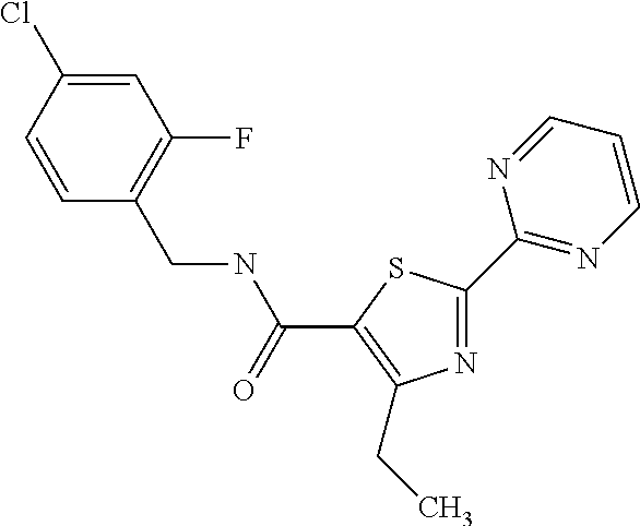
N1=C(C2=NC=CC=N2)SC(C(NCC2=C(F)C=C(Cl)C=C2)=O)=C1CC
